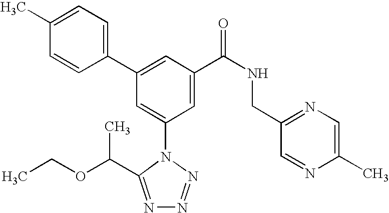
C1(C2=CC(C(NCC3=NC=C(C)N=C3)=O)=CC(N3C(C(OCC)C)=NN=N3)=C2)=CC=C(C)C=C1
